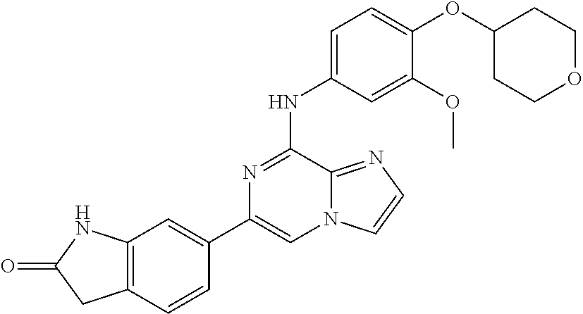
C1(C2=CC3=C(C=C2)CC(=O)N3)=CN2C(=NC=C2)C(NC2=CC=C(OC3CCOCC3)C(OC)=C2)=N1
